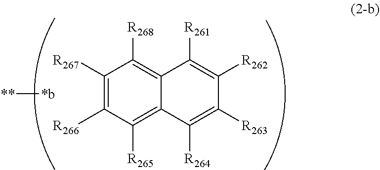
C1([R267])=C([R266])C([R265])=C2C(=C1[R268])C([R261])=C([R262])C([R263])=C2[R264].[*b][**]
